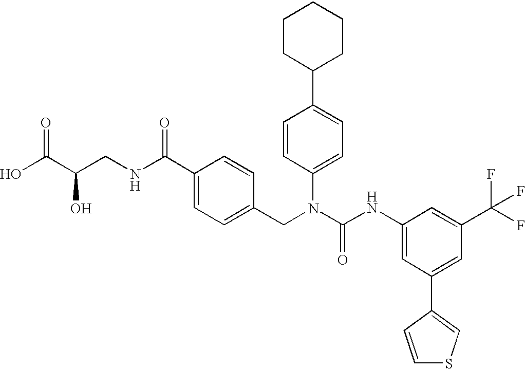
OC(C(CNC(C1=CC=C(CN(C(NC2=CC(C3=CSC=C3)=CC(C(F)(F)F)=C2)=O)C2=CC=C(C3CCCCC3)C=C2)C=C1)=O)O)=O
